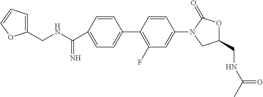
C1=C(C(NCC2=CC=CO2)=N)C=CC(C2=C(F)C=C(N3CC(CNC(C)=O)OC3=O)C=C2)=C1
